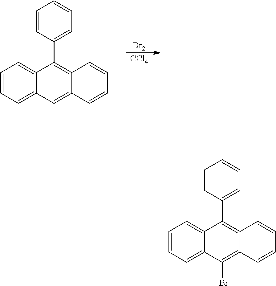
C1=CC=C2C(=C1)C(C1=CC=CC=C1)=C1C(=C2)C=CC=C1.[Br2].[CCl4].C1=CC=C2C(=C1)C(C1=CC=CC=C1)=C1C(=C2Br)C=CC=C1
